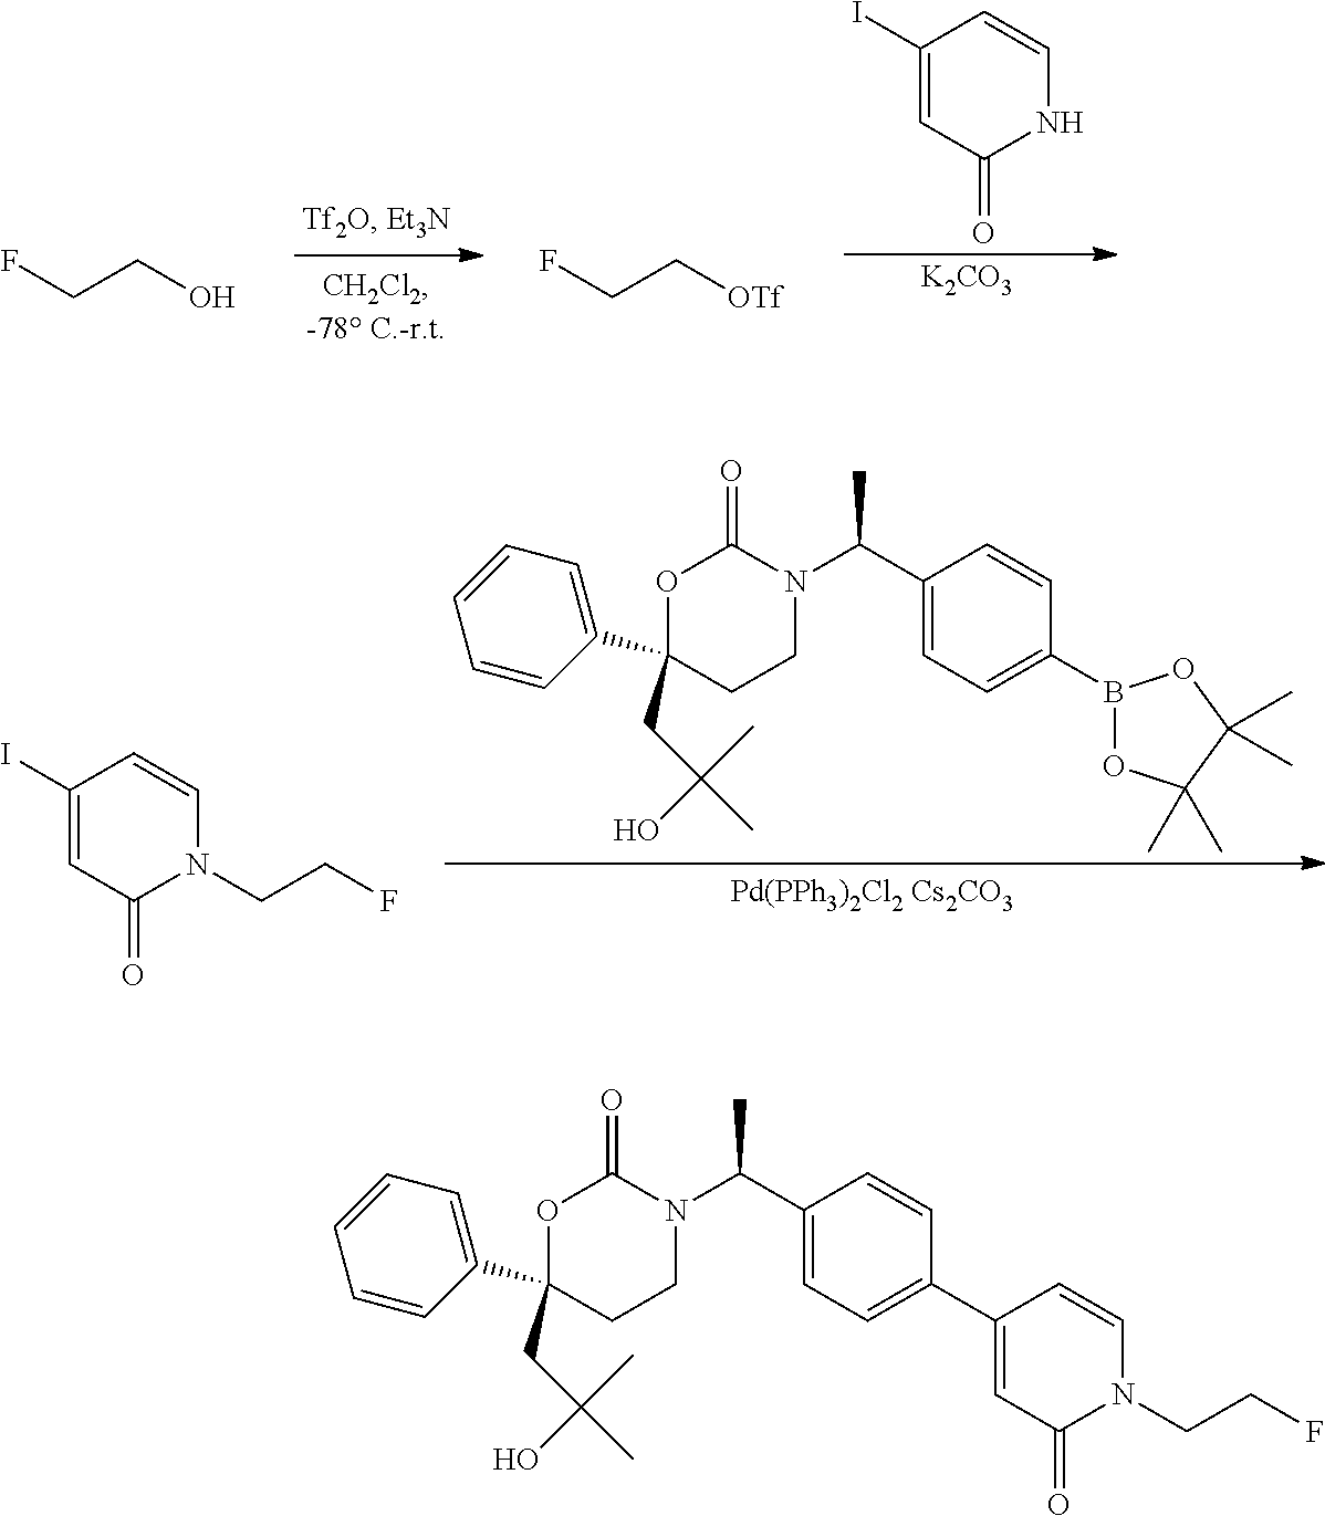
C1(I)=CC(=O)NC=C1.[K2CO3].FCCO.FCC[OTf].C1(C(N2C(=O)OC(C3=CC=CC=C3)(CC(C)(C)O)CC2)C)=CC=C(B2OC(C)(C)C(C)(C)O2)C=C1.C1(I)=CC(=O)N(CCF)C=C1.C1(C(N2C(=O)OC(C3=CC=CC=C3)(CC(C)(C)O)CC2)C)=CC=C(C2=CC(=O)N(CCF)C=C2)C=C1
